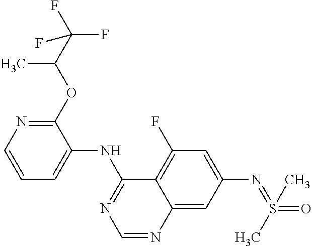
C1=CN=C(OC(C)C(F)(F)F)C(NC2=NC=NC3=CC(N=S(=O)(C)C)=CC(F)=C23)=C1
